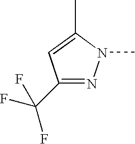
C1(C(F)(F)F)=NN(C)C(C)=C1
